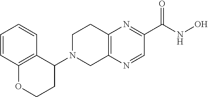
C12=C(N=CC(C(NO)=O)=N1)CN(C1C3=C(OCC1)C=CC=C3)CC2
